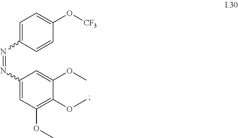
C1=C(N=NC2=CC(OC)=C(OC)C(OC)=C2)C=CC(O[CF3])=C1
